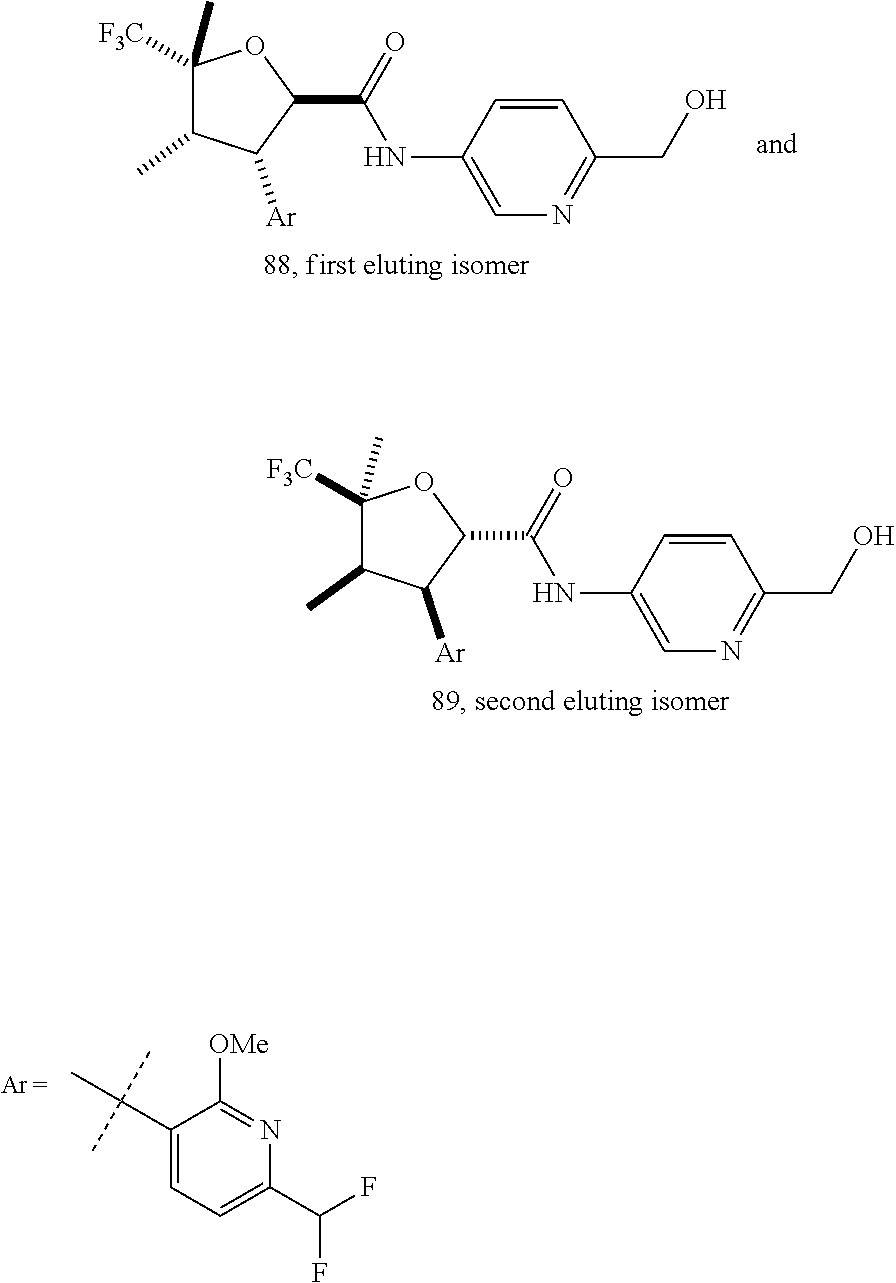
C1(C)([F3C])C(C)C([Ar])C(C(=O)NC2=CN=C(CO)C=C2)O1.C1(C)([F3C])C(C)C([Ar])C(C(=O)NC2=CN=C(CO)C=C2)O1.C1(C(C)(C)C)=CC=C(C(F)F)N=C1[OMe]
